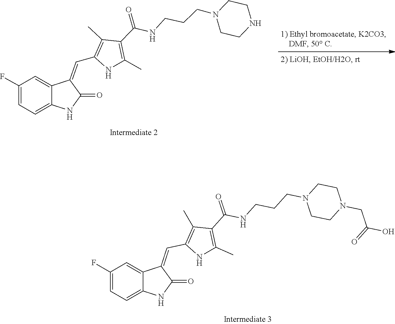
C(CNC(C1=C(C)NC(C=C2C3=CC(F)=CC=C3NC2=O)=C1C)=O)CN1CCNCC1.C1(C)=C(C(=O)NCCCN2CCN(CC(=O)O)CC2)C(C)=C(C=C2C3=CC(F)=CC=C3NC2=O)N1
